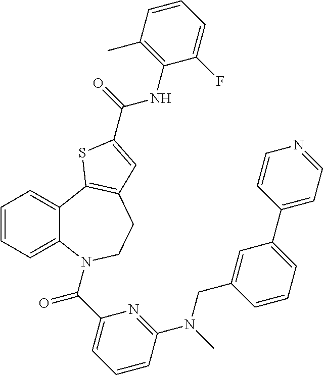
C1=CC=C2C(=C1)C1=C(CCN2C(C2=CC=CC(N(C)CC3=CC(C4=CC=NC=C4)=CC=C3)=N2)=O)C=C(C(NC2=C(C)C=CC=C2F)=O)S1
